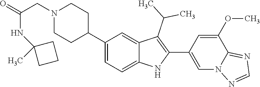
C1(C2CCN(CC(NC3(C)CCC3)=O)CC2)=CC=C2C(=C1)C(C(C)C)=C(C1=CN3C(=NC=N3)C(OC)=C1)N2
